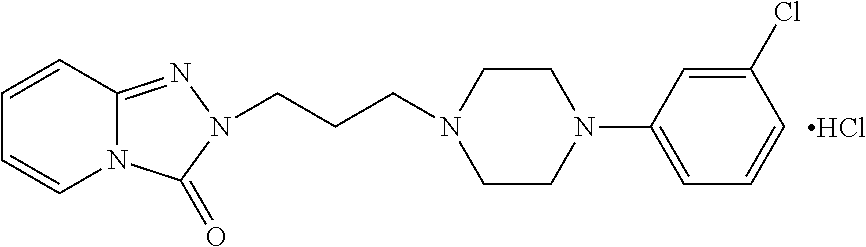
C1=CC2=NN(CCCN3CCN(C4=CC=CC(Cl)=C4)CC3)C(=O)N2C=C1.Cl
